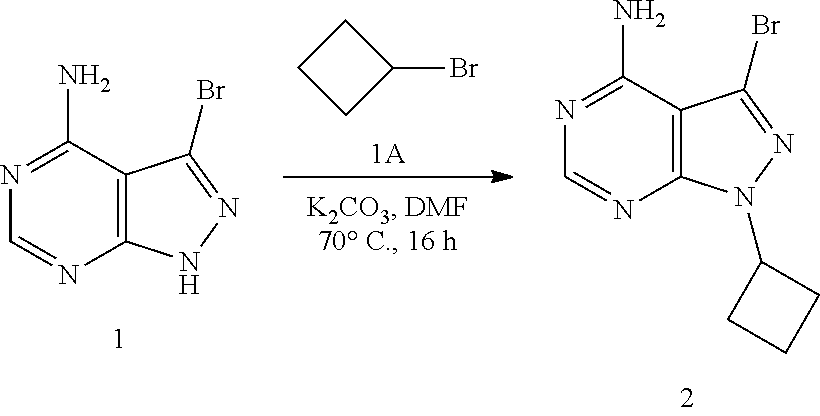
[1A].C1CC(Br)C1.N1N=C(Br)C2=C1N=CN=C2N.N1(C2CCC2)N=C(Br)C2=C1N=CN=C2N
